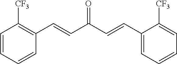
C1=C([CF3])C(C=CC(=O)C=CC2=C([CF3])C=CC=C2)=CC=C1
